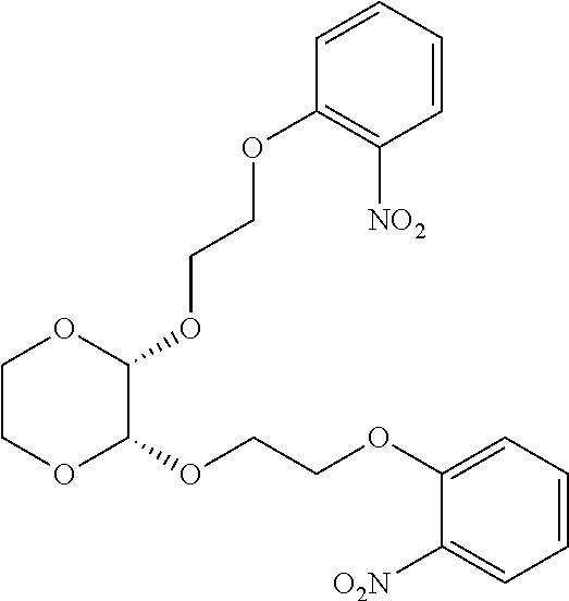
C1COC(OCCOC2=CC=CC=C2[O2N])C(OCCOC2=C([NO2])C=CC=C2)O1
